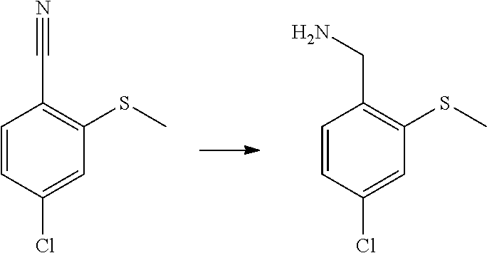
C1=CC(Cl)=CC(SC)=C1C#N.C1=CC(Cl)=CC(SC)=C1CN
